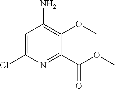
C1=C(Cl)N=C(C(OC)=O)C(OC)=C1N
